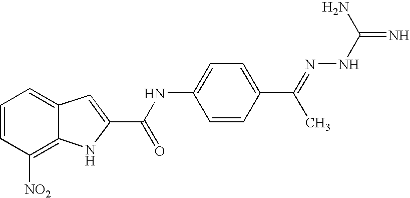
N(C1=CC=C(C(=NNC(=N)N)C)C=C1)C(C1=CC2=CC=CC([NO2])=C2N1)=O
